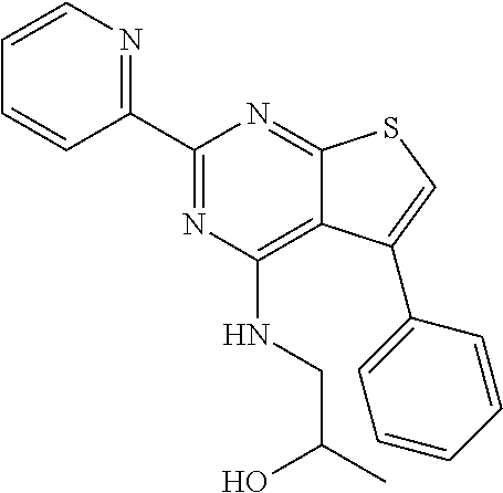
C1=CN=C(C2=NC(NCC(C)O)=C3C(=N2)SC=C3C2=CC=CC=C2)C=C1
